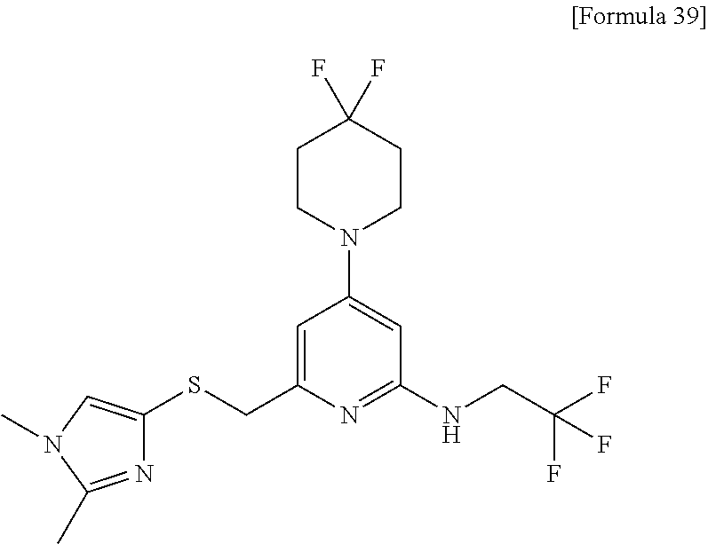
C1CN(C2=CC(NCC(F)(F)F)=NC(CSC3=CN(C)C(C)=N3)=C2)CCC1(F)F
